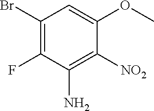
C1(Br)=C(F)C(N)=C([NO2])C(OC)=C1
